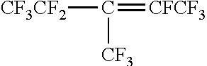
[CF3CF2]C(=[CFCF3])[CF3]
